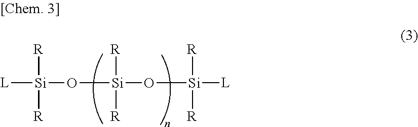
[L][Si]([R])([R])O[Si]([R])([R])O[Si]([R])([R])[L]
